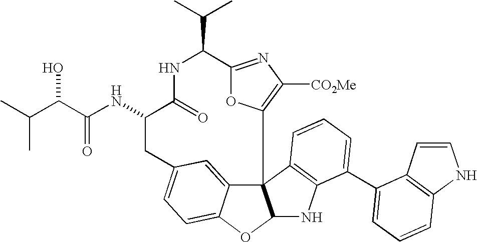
C123C4=CC(=CC=C4OC1NC1=C2C=CC=C1C1=CC=CC2=C1C=CN2)CC(NC(=O)C(O)C(C)C)C(=O)NC(C(C)C)C1=NC([CO2Me])=C3O1
